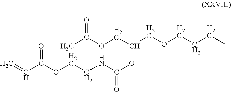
C=CC(OCCNC(OC(COCCCC)COC(C)=O)=O)=O
